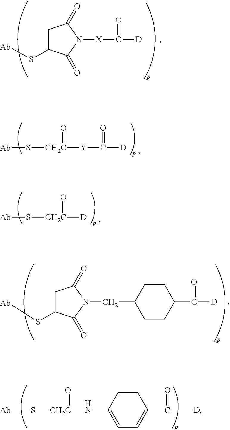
[Ab]S[CH2C](=O)[D].[Ab]S[CH2C](=O)[Y]C(=O)[D].C1C(S[Ab])C(=O)N([X]C(=O)[D])C1=O.C1C(S[Ab])C(=O)N(CC2CCC(C(=O)[D])CC2)C1=O.[Ab]S[CH2C](=O)NC1=CC=C(C(=O)[D])C=C1
